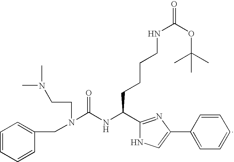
C1=CC=CC(CN(C(NC(C2=NC(C3=CC=CC=C3)=CN2)CCCCNC(OC(C)(C)C)=O)=O)CCN(C)C)=C1
